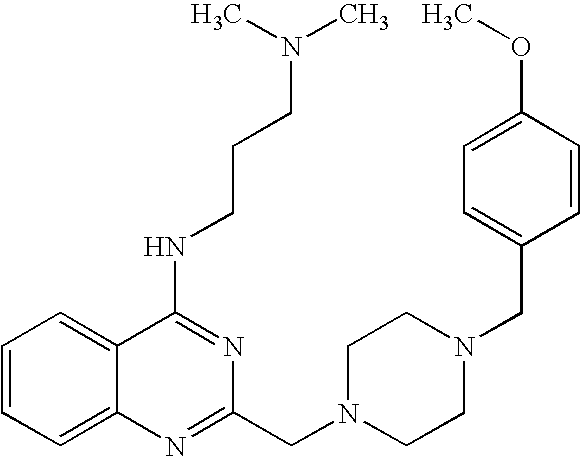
C1=CC=C2C(=C1)C(NCCCN(C)C)=NC(CN1CCN(CC3=CC=C(OC)C=C3)CC1)=N2
